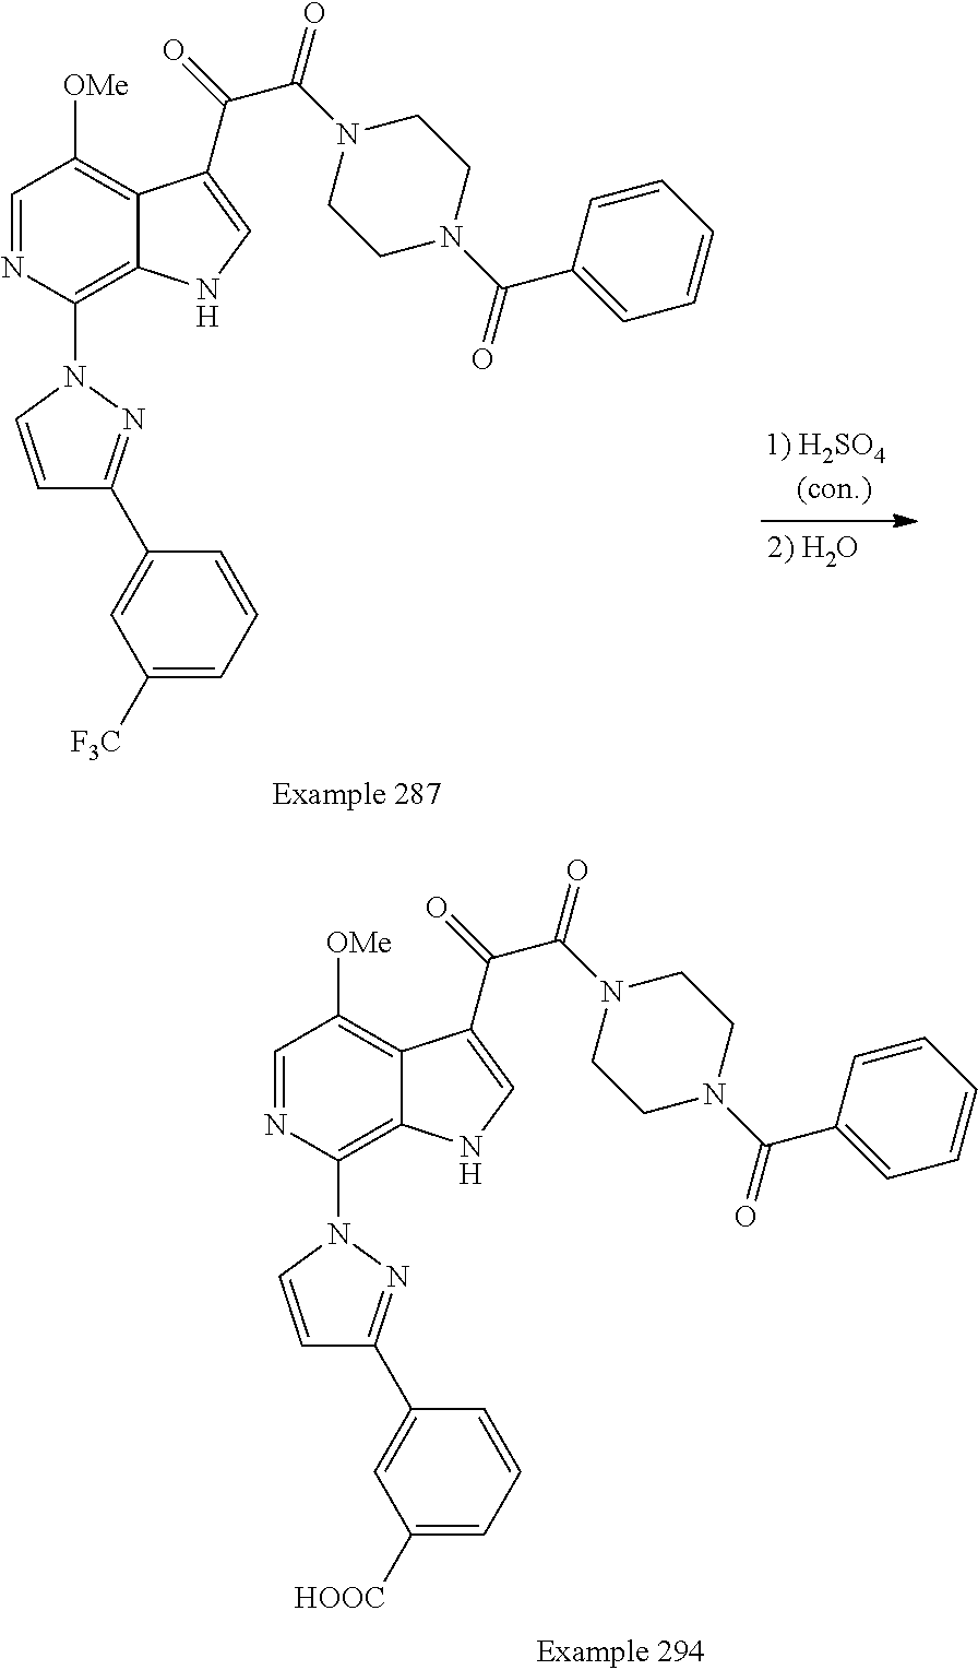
C1=NC(N2C=CC(C3=CC([F3C])=CC=C3)=N2)=C2C(=C1[OMe])C(C(=O)C(N1CCN(C(C3=CC=CC=C3)=O)CC1)=O)=CN2.C1=NC(N2C=CC(C3=CC([HOOC])=CC=C3)=N2)=C2C(=C1[OMe])C(C(=O)C(N1CCN(C(C3=CC=CC=C3)=O)CC1)=O)=CN2
